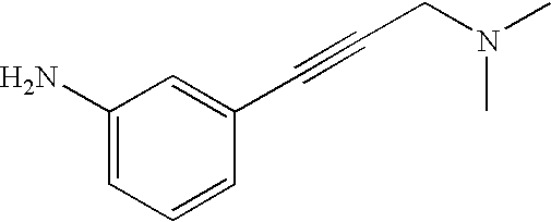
C1(N)=CC=CC(C#CCN(C)C)=C1
